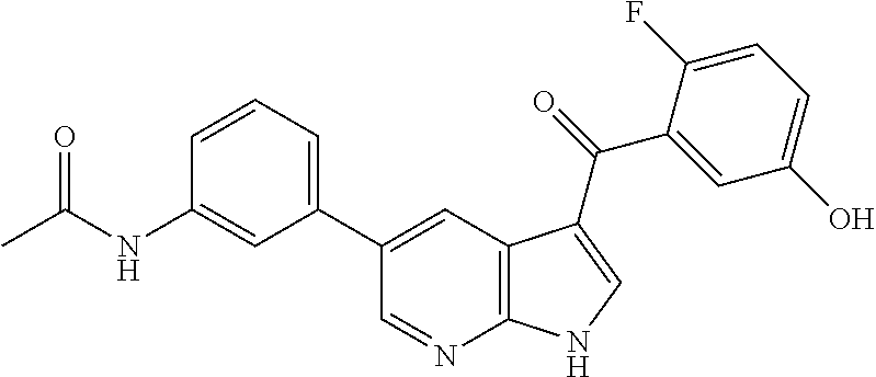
CC(NC1=CC(C2=CC3=C(N=C2)NC=C3C(=O)C2=CC(O)=CC=C2F)=CC=C1)=O
